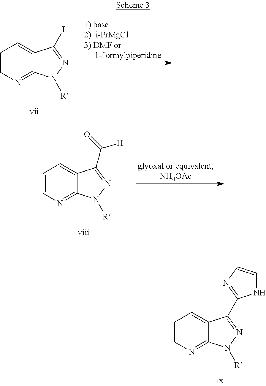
C1=CN=C2C(=C1)C(I)=NN2[R].C1=CN=C2C(=C1)C(C(=O)[H])=NN2[R].C1=CN=C2C(=C1)C(C1=NC=CN1)=NN2[R]
